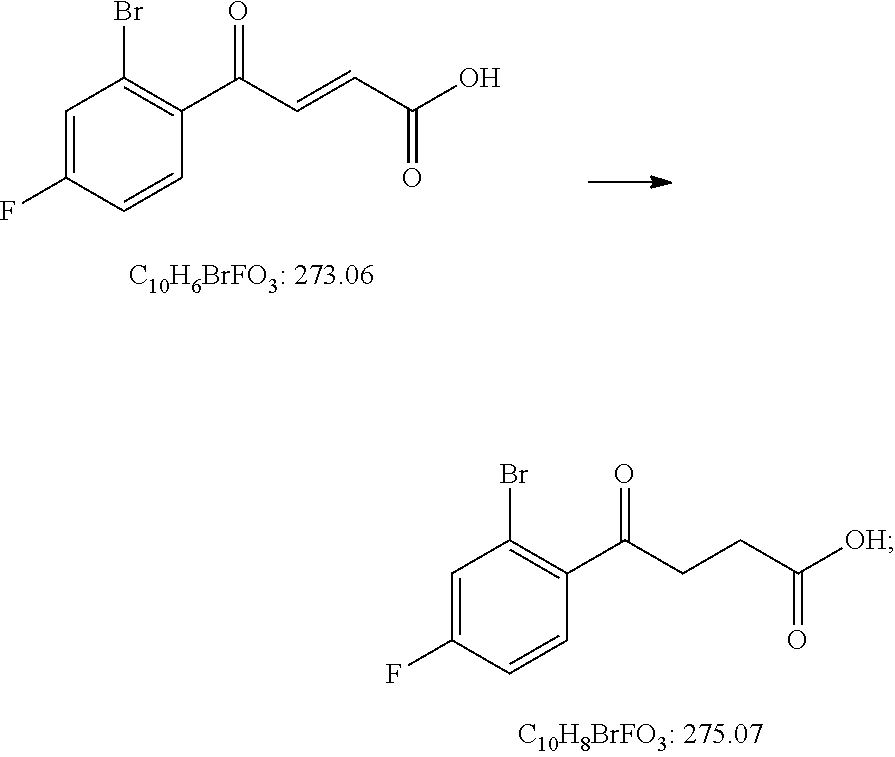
C1=C(F)C=CC(C(C=CC(O)=O)=O)=C1Br.C1=C(F)C=CC(C(CCC([OH])=O)=O)=C1Br
